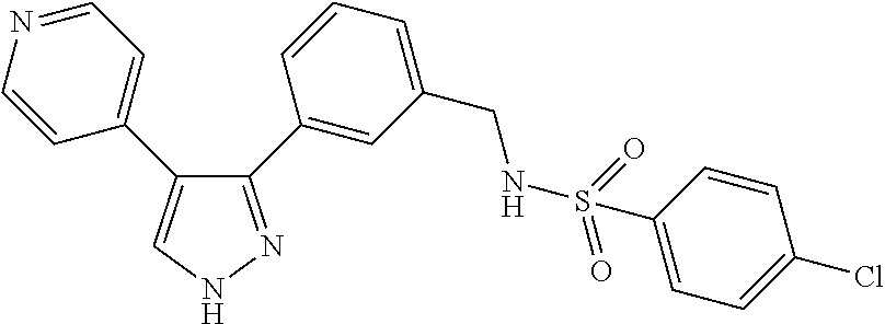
C1=CN=CC=C1C1=CNN=C1C1=CC(CNS(=O)(=O)C2=CC=C(Cl)C=C2)=CC=C1
